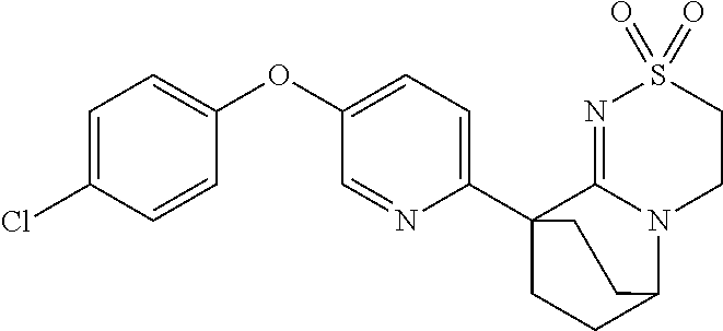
C1=C(Cl)C=CC(OC2=CC=C(C34CCC(N5C3=NS(=O)(=O)CC5)CC4)N=C2)=C1
